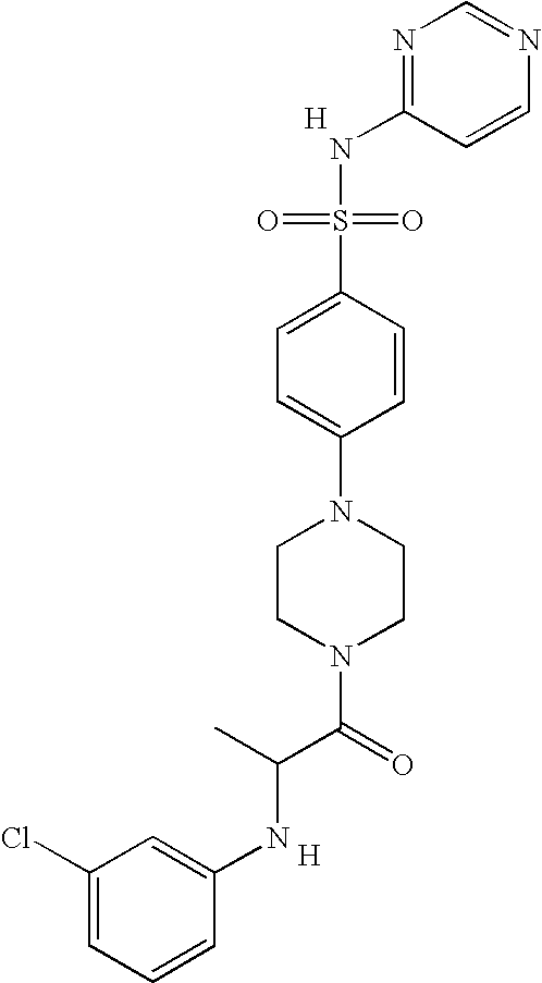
[H].C1=CN=CN=C1NS(=O)(=O)C1=CC=C(N2CCN(C(C(NC3=CC(Cl)=CC=C3)C)=O)CC2)C=C1.[H]
